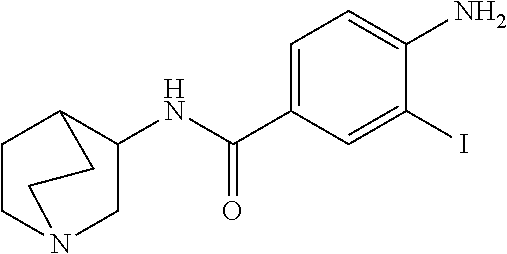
C1=C(C(NC2CN3CCC2CC3)=O)C=C(I)C(N)=C1
